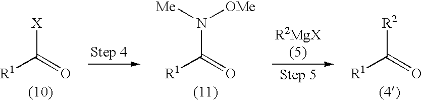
[R1]C(=O)[X].[R1]C(=O)N([Me])[OMe].[R1]C(=O)[R2]
